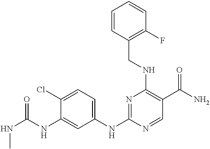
C1(Cl)=CC=C(NC2=NC(NCC3=C(F)C=CC=C3)=C(C(=O)N)C=N2)C=C1NC(=O)NC
